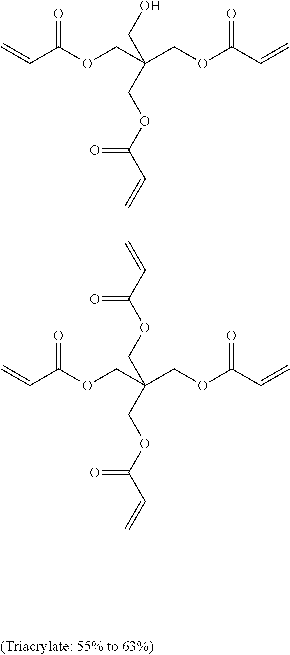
C=CC(OCC(COC(C=C)=O)(CO)COC(C=C)=O)=O.C=CC(OCC(COC(C=C)=O)(COC(C=C)=O)COC(C=C)=O)=O
